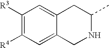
C1([R3])=C([R4])C=C2C(=C1)CC(C)NC2
